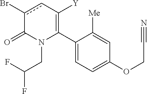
C1(C2=C([Y])cc(Br)C(=O)N2CC(F)F)=CC=C(OCC#N)C=C1[Me]
